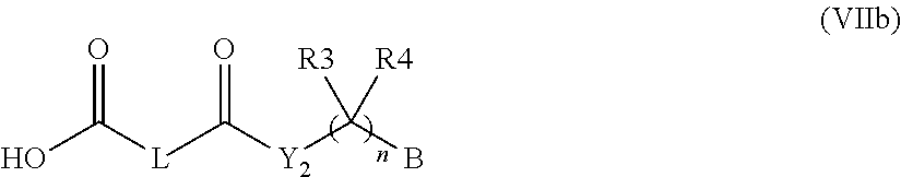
[Y2](C(B)([R3])[R4])C([L]C(O)=O)=O
